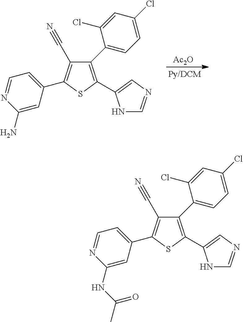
C1(C#N)=C(C2=CC=NC(N)=C2)SC(C2=CN=CN2)=C1C1=CC=C(Cl)C=C1Cl.[Ac2O].C1(C#N)=C(C2=CC=NC(NC(C)=O)=C2)SC(C2=CN=CN2)=C1C1=CC=C(Cl)C=C1Cl
